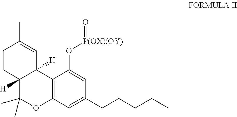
C12([H])C(C)(C)OC3=C(C1([H])C=C(C)CC2)C(O[P(OX)(OY)]=O)=CC(CCCCC)=C3
